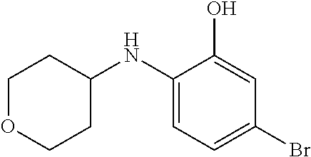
C1(NC2CCOCC2)=CC=C(Br)C=C1O
